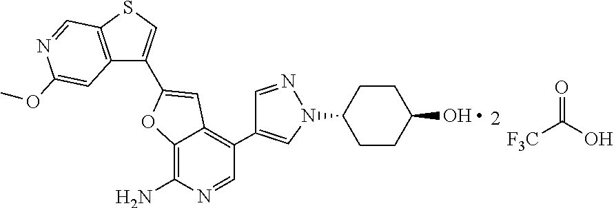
[F3C]C(=O)O.C12=C(SC=C1C1=CC3=C(C4=CN(C5CCC(O)CC5)N=C4)C=NC(N)=C3O1)C=NC(OC)=C2
